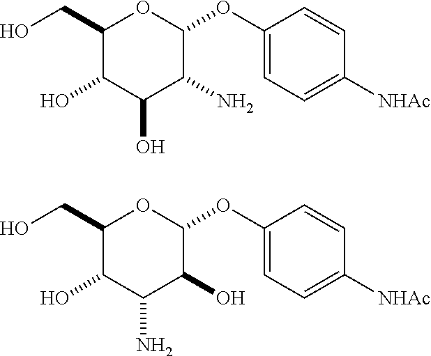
C1(CO)C(O)C(O)C(N)C(OC2=CC=C([NHAc])C=C2)O1.C1(CO)C(O)C(N)C(O)C(OC2=CC=C([NHAc])C=C2)O1
